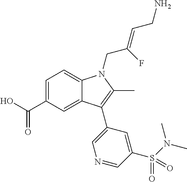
C1=C(C(O)=O)C=C2C(=C1)N(CC(=CCN)F)C(C)=C2C1=CN=CC(S(N(C)C)(=O)=O)=C1
